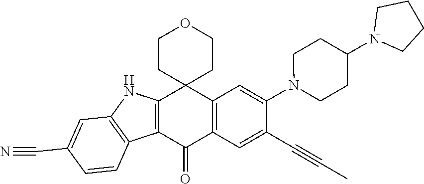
C12=C(C(=O)C3=C(C14CCOCC4)C=C(N1CCC(N4CCCC4)CC1)C(C#CC)=C3)C1=C(N2)C=C(C#N)C=C1
